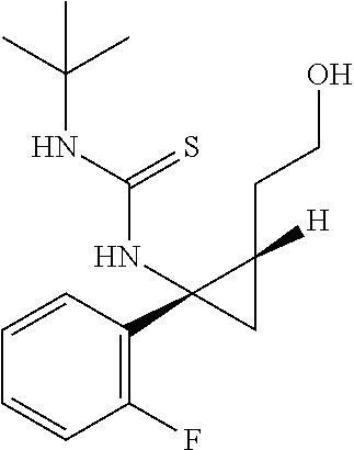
C1(F)=C(C2(NC(NC(C)(C)C)=S)CC2(CCO)[H])C=CC=C1
